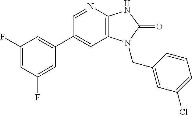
C1(C2=CC(F)=CC(F)=C2)=CC2=C(N=C1)NC(=O)N2CC1=CC(Cl)=CC=C1
